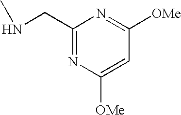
C1(CNC)=NC([OMe])=CC([OMe])=N1
